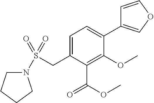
S(CC1=CC=C(C2=COC=C2)C(OC)=C1C(OC)=O)(=O)(=O)N1CCCC1
